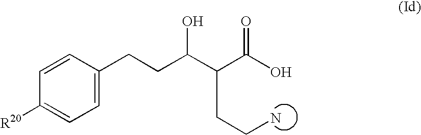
C1=CC(CCC(O)C(CCN)C(=O)O)=CC=C1[R20]
